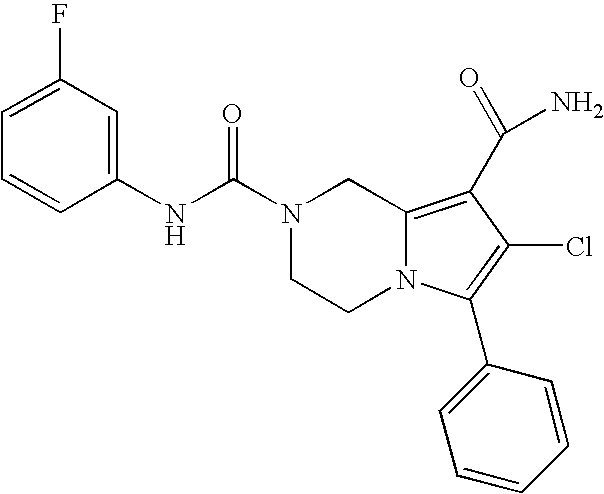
C1(NC(N2CCN3C(=C(C(N)=O)C(Cl)=C3C3=CC=CC=C3)C2)=O)=CC(F)=CC=C1
